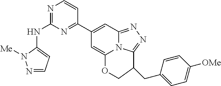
N1=C(NC2=CC=NN2[Me])N=C(C2=CC3=NN=C4N3C(=C2)OCC4CC2=CC=C([OMe])C=C2)C=C1
